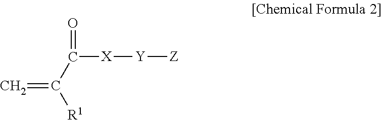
C=C(C(=O)[X][Y][Z])[R1]
